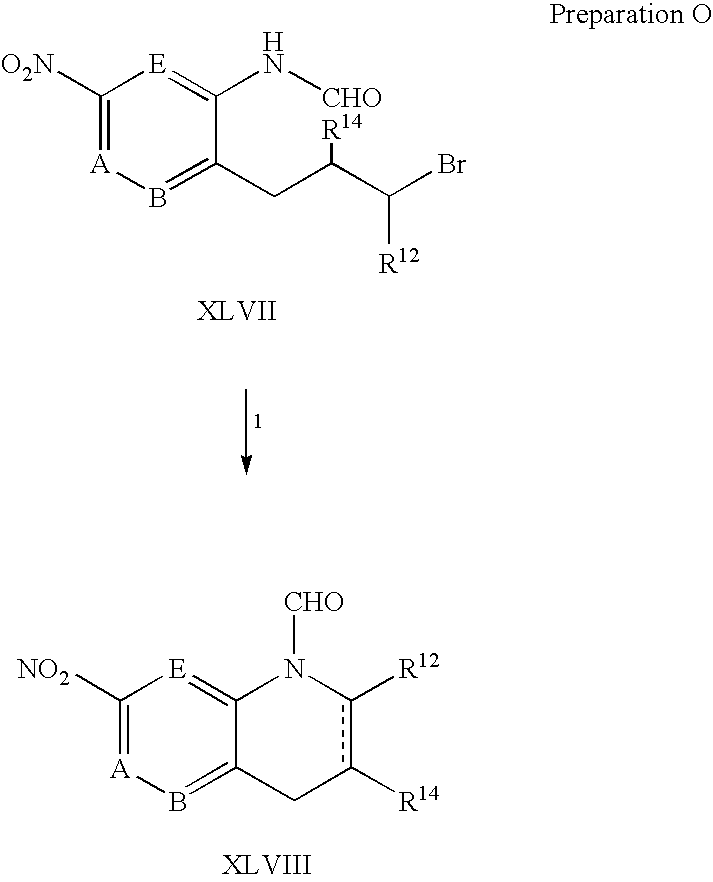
C1([O2N])=[A]B=C2C(=[E]1)N[CHOR14]C(C(Br)[R12])C2.C1([NO2])=[A]B=C2C(=[E]1)N([CHO])c([R12])c([R14])C2
